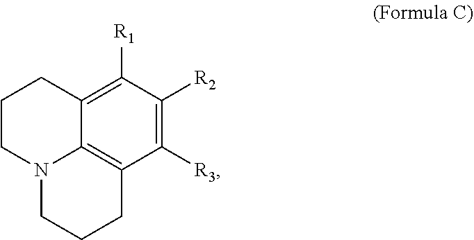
C12=C([R1])C([R2])=C([R3])C3=C1N(CCC2)CCC3
